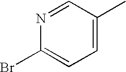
N1=CC(C)=CC=C1Br
